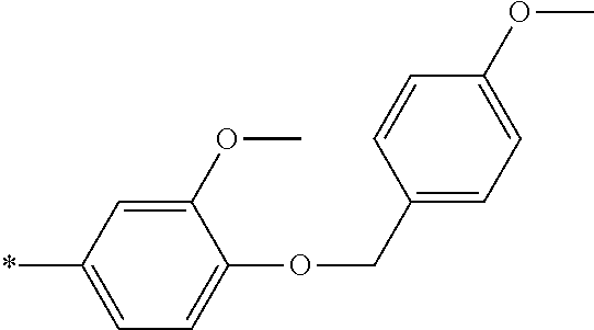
C1(OC)=CC(*)=CC=C1OCC1=CC=C(OC)C=C1
